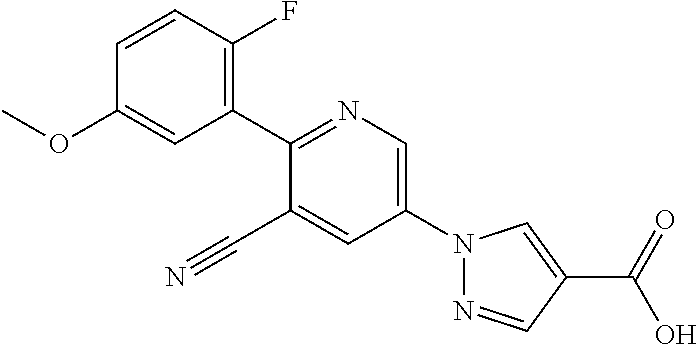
C1(C#N)=CC(N2N=CC(C(O)=O)=C2)=CN=C1C1=C(F)C=CC(OC)=C1
